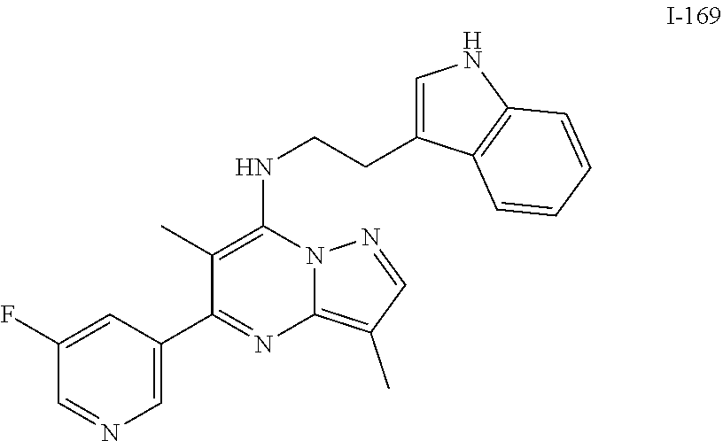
C1=C(C2=NC3=C(C)C=NN3C(NCCC3=CNC4=C3C=CC=C4)=C2C)C=C(F)C=N1
